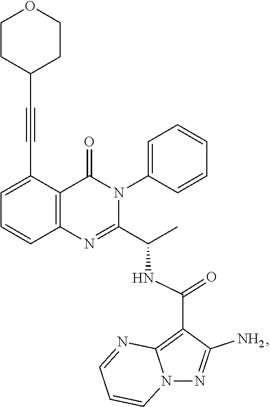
C1=C(C#CC2CCOCC2)C2=C(C=C1)N=C(C(C)NC(C1=C3N(N=C1N)C=CC=N3)=O)N(C1=CC=CC=C1)C2=O
